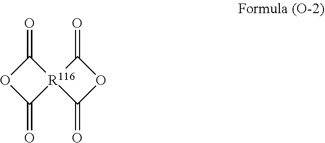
C1(=O)OC(=O)[R116]12C(=O)OC2=O
